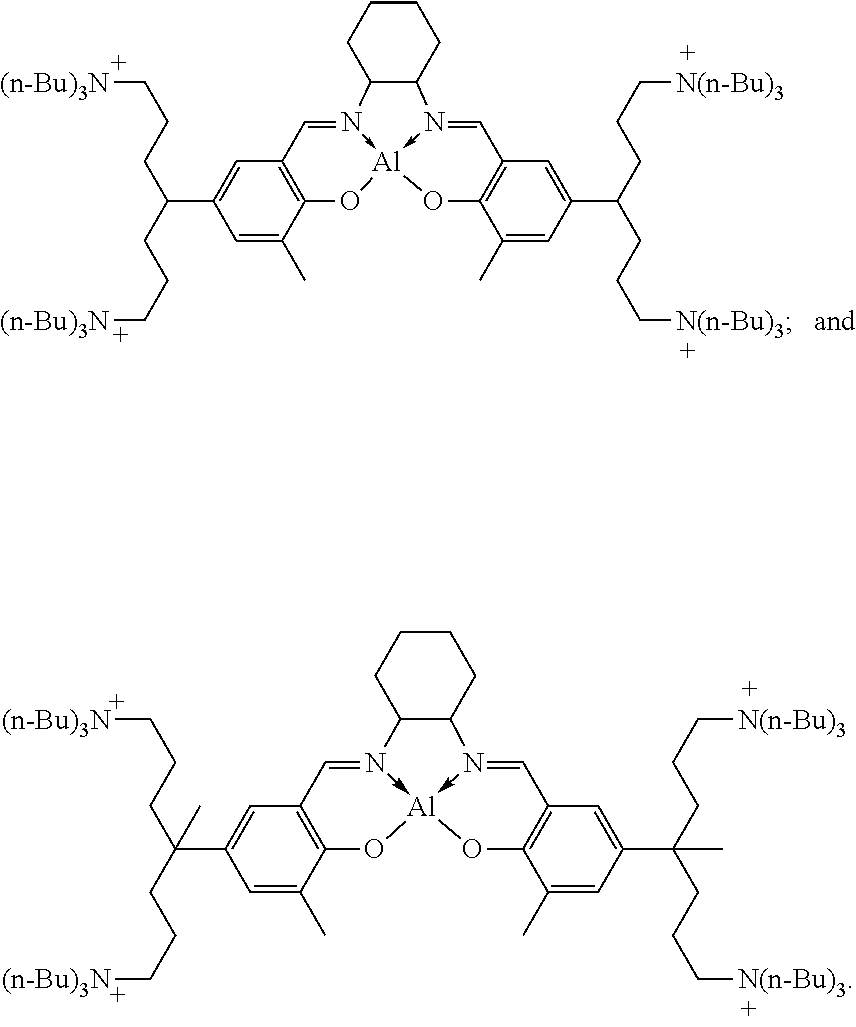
C12=C(C=N3->[Al]4(-N(=CC5=C(O4)C(C)=CC(C(CCC[N(n-Bu)3])CCC[N(n-Bu)3])=C5)C4C3CCCC4)O1)C=C(C(CCC[(n-Bu)3N])CCC[(n-Bu)3N])C=C2C.C12=C(C=N3->[Al]4(-N(=CC5=C(O4)C(C)=CC(C(CCC[N(n-Bu)3])(CCC[N(n-Bu)3])C)=C5)C4C3CCCC4)O1)C=C(C(CCC[(n-Bu)3N])(CCC[(n-Bu)3N])C)C=C2C
